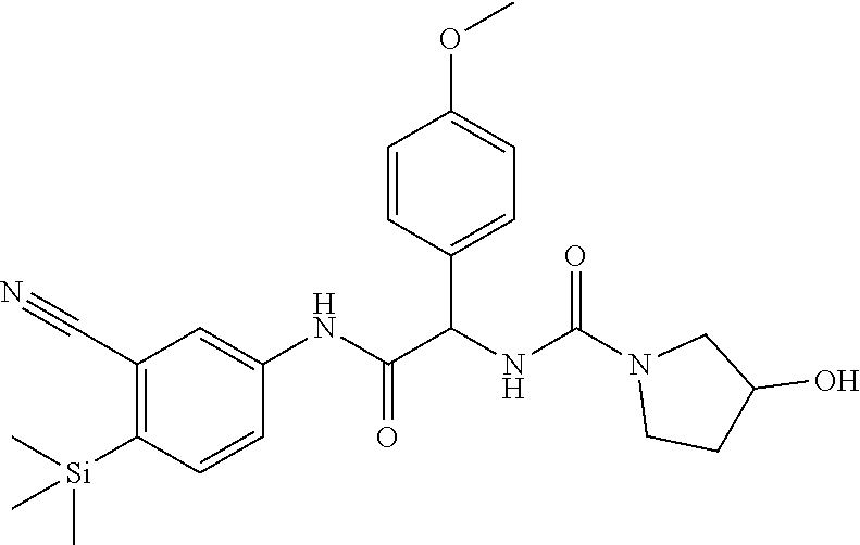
C1(C#N)=C([Si](C)(C)C)C=CC(NC(=O)C(NC(N2CCC(O)C2)=O)C2=CC=C(OC)C=C2)=C1
